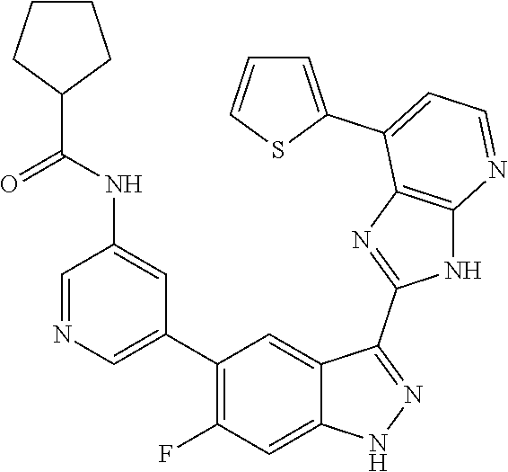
C1=NC=C(C2=C(F)C=C3C(=C2)C(C2=NC4=C(N2)N=CC=C4C2=CC=CS2)=NN3)C=C1NC(=O)C1CCCC1
